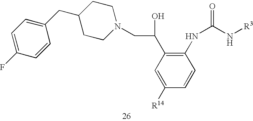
C1(CC2=CC=C(F)C=C2)CCN(CC(C2=C(NC(N[R3])=O)C=CC([R14])=C2)O)CC1
